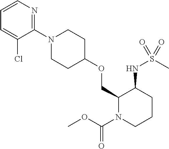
C1(COC2CCN(C3=NC=CC=C3Cl)CC2)N(C(OC)=O)CCCC1NS(C)(=O)=O
